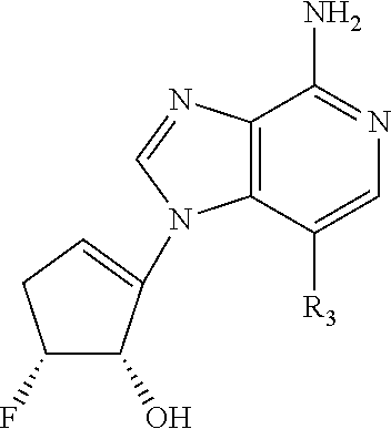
N1=C(N)C2=C(C([R3])=C1)N(C1=CCC(F)C1O)C=N2
